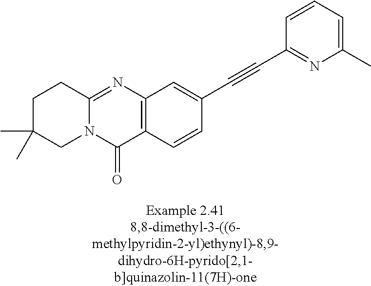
C1C(C)(C)CN2C(=NC3=C(C2=O)C=CC(C#CC2=NC(C)=CC=C2)=C3)C1
